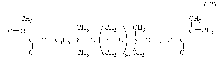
[C3H6]([Si](O[Si](C)(C)O[Si]([C3H6]OC(=O)C(=C)C)(C)C)(C)C)OC(=O)C(=C)C
